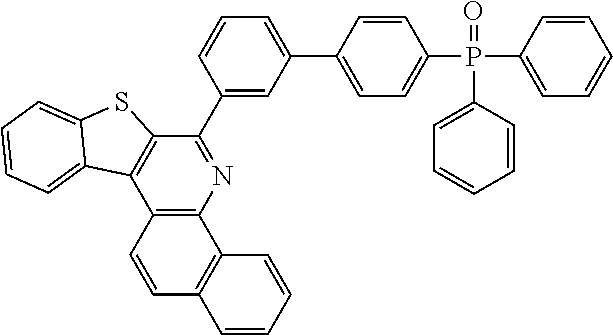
C12=C(N=C(C3=CC(C4=CC=C(P(C5=CC=CC=C5)(=O)C5=CC=CC=C5)C=C4)=CC=C3)C3=C1C1=CC=CC=C1S3)C1=C(C=C2)C=CC=C1
